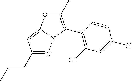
N1=C(CCC)C=C2N1C(C1=C(Cl)C=C(Cl)C=C1)=C(C)O2
